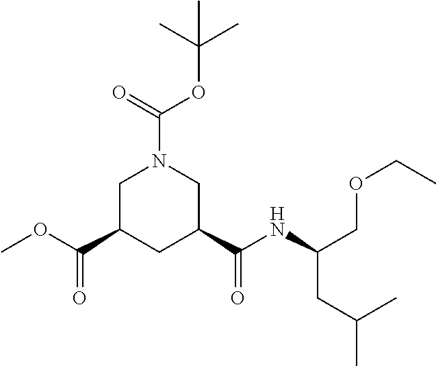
O(C(C1CC(C(NC(COCC)CC(C)C)=O)CN(C(=O)OC(C)(C)C)C1)=O)C
